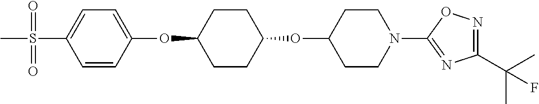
C1=CC(OC2CCC(OC3CCN(C4=NC(C(C)(C)F)=NO4)CC3)CC2)=CC=C1S(C)(=O)=O
